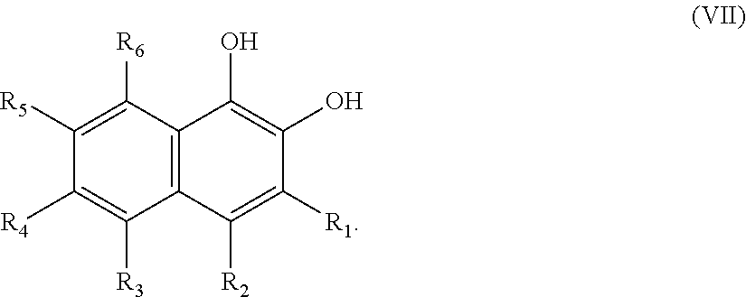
C12=C(C([R2])=C([R1])C(O)=C1O)C([R3])=C([R4])C([R5])=C2[R6]
